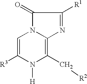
C1=C([R3])N([H])C(C[R2])=C2N1C(=O)C([R1])=N2
